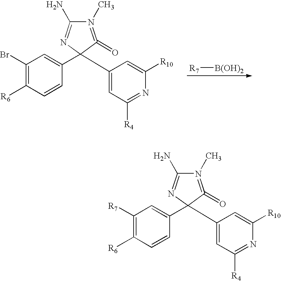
N1(C)=C(=O)C(C2=CC(Br)=C([R6])C=C2)(C2=CC([R4])=NC([R10])=C2)N=C1N.[R7][B(OH)2].N1(C)=C(=O)C(C2=CC([R7])=C([R6])C=C2)(C2=CC([R4])=NC([R10])=C2)N=C1N
